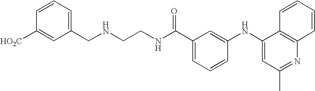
N(CCNC(C1=CC=CC(NC2=CC(C)=NC3=C2C=CC=C3)=C1)=O)CC1=CC=CC([HO2C])=C1
